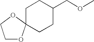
C1CC(COC)CCC12OCCO2
